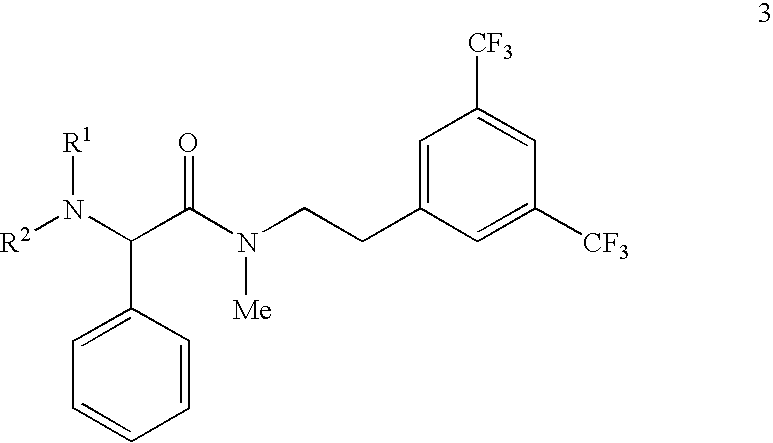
C1(C(N([R2])[R1])C(N(CCC2=CC([CF3])=CC([CF3])=C2)[Me])=O)=CC=CC=C1
